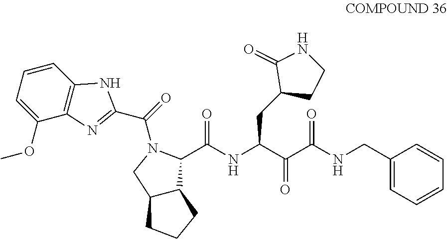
C1(OC)=CC=CC2=C1N=C(C(=O)N1CC3C(C1C(NC(C(C(NCC1=CC=CC=C1)=O)=O)CC1CCNC1=O)=O)CCC3)N2
